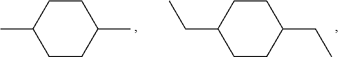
C1(C)CCC(C)CC1.C1(CC)CCC(CC)CC1
